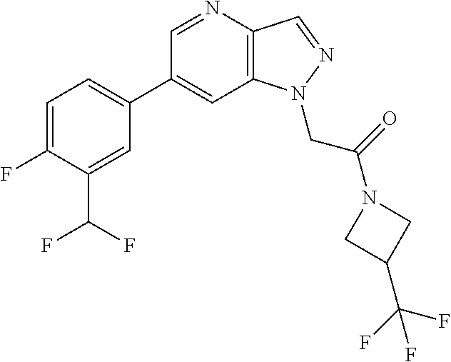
C1(C2=CC=C(F)C(C(F)F)=C2)=CC2=C(C=NN2CC(=O)N2CC(C(F)(F)F)C2)N=C1
